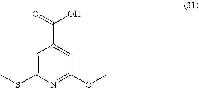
C1=C(SC)N=C(OC)C=C1C(O)=O
